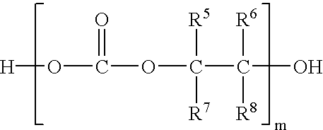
[H]OC(=O)OC(C(O)([R6])[R8])([R5])[R7]
